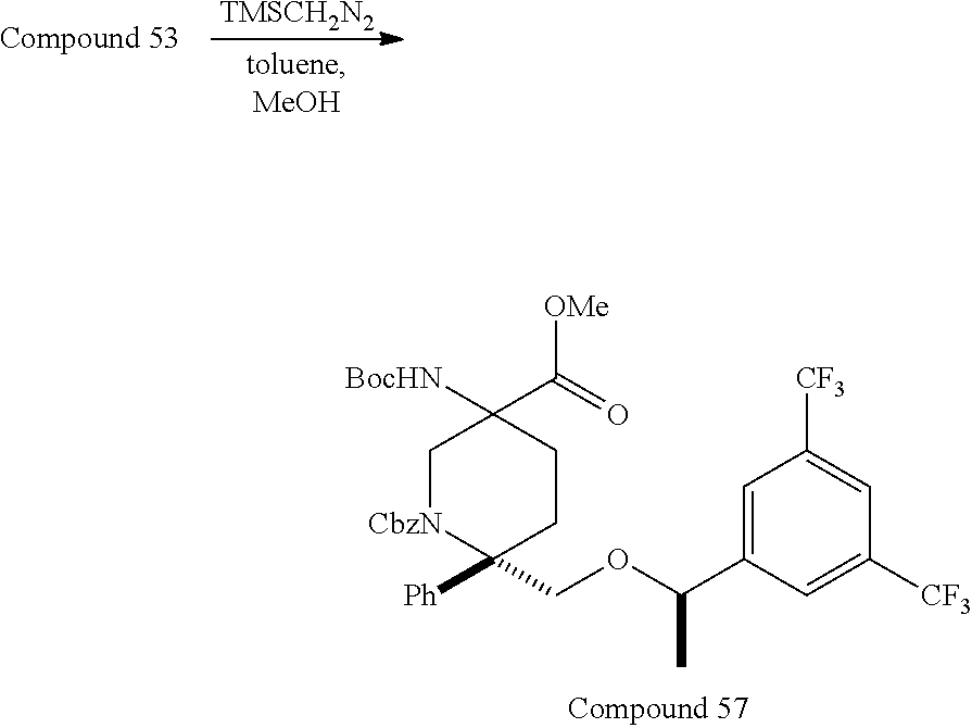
[TMSCH2N2].C1[CbzN]C([Ph])(COC(C2=CC([CF3])=CC([CF3])=C2)C)CCC1([BocHN])C(=O)[OMe]
